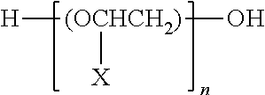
[H][(OCHCH2)](O)[X]
